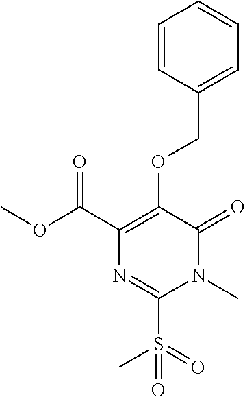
O(C(C1=C(OCC2=CC=CC=C2)C(=O)N(C)C(S(C)(=O)=O)=N1)=O)C
